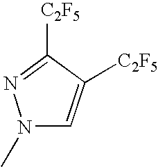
N1(C)C=C([C2F5])C([C2F5])=N1
